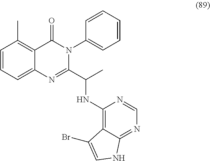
C1=CC=C2C(=C1C)C(=O)N(C1=CC=CC=C1)C(C(NC1=C3C(=NC=N1)NC=C3Br)C)=N2
